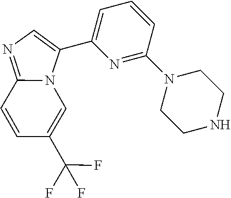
C12=NC=C(C3=CC=CC(N4CCNCC4)=N3)N1C=C(C(F)(F)F)C=C2
